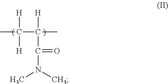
CC([H])(C(C(=O)N(C)C)([H])C)[H]
